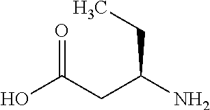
OC(CC(N)CC)=O
